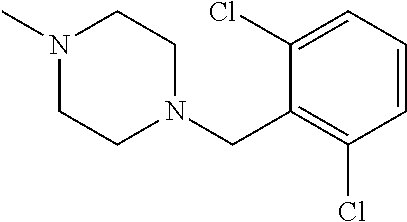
N1(C)CCN(CC2=C(Cl)C=CC=C2Cl)CC1
